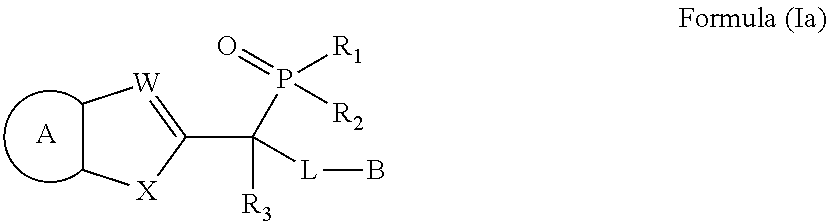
C1C[X]C(C([R3])([L]B)P(=O)([R1])[R2])=[W]1.[A]
